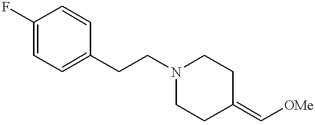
FC1=CC=C(CCN2CCC(=C[OMe])CC2)C=C1
